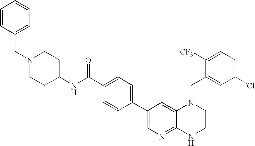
C1=CC(CN2CCC(NC(C3=CC=C(C4=CN=C5C(=C4)N(CC4=CC(Cl)=CC=C4[CF3])CCN5)C=C3)=O)CC2)=CC=C1
